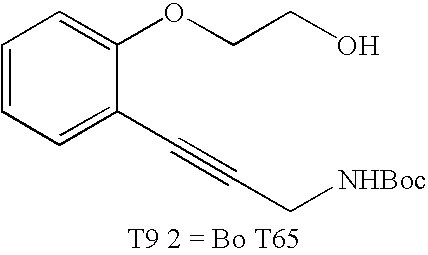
C1=CC=C(C#CC[NHBoc])C(OCCO)=C1
